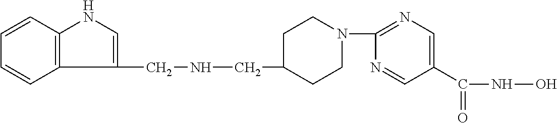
C1CN(C2=NC=C(C(=O)NO)C=N2)CCC1CNCC1=CNC2=C1C=CC=C2
